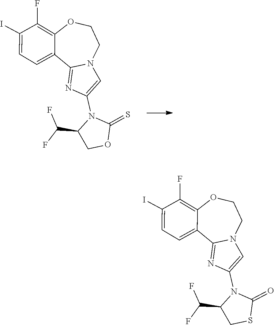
S=C1OCC(C(F)F)N1C1=CN2C(=N1)C1=CC=C(I)C(F)=C1OCC2.C1(=O)SCC(C(F)F)N1C1=CN2C(=N1)C1=CC=C(I)C(F)=C1OCC2
